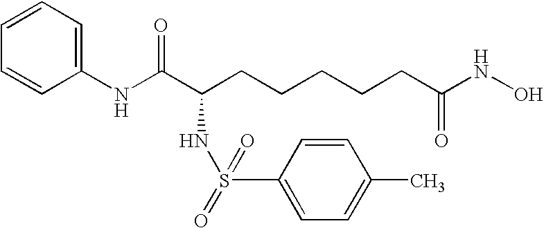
C1(NC(C(CCCCCC(NO)=O)NS(=O)(=O)C2=CC=C(C)C=C2)=O)=CC=CC=C1
